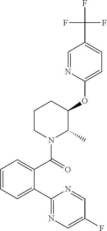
C1(OC2CCCN(C(C3=CC=CC=C3C3=NC=C(F)C=N3)=O)C2C)=CC=C(C(F)(F)F)C=N1
